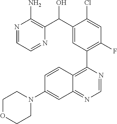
C1OCCN(C2=CC3=NC=NC(C4=C(F)C=C(Cl)C(C(C5=C(N)N=CC=N5)O)=C4)=C3C=C2)C1
